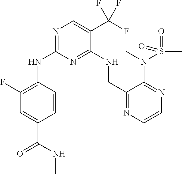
N1=C(NC2=C(F)C=C(C(NC)=O)C=C2)N=C(NCC2=NC=CN=C2N(C)S(C)(=O)=O)C(C(F)(F)F)=C1
